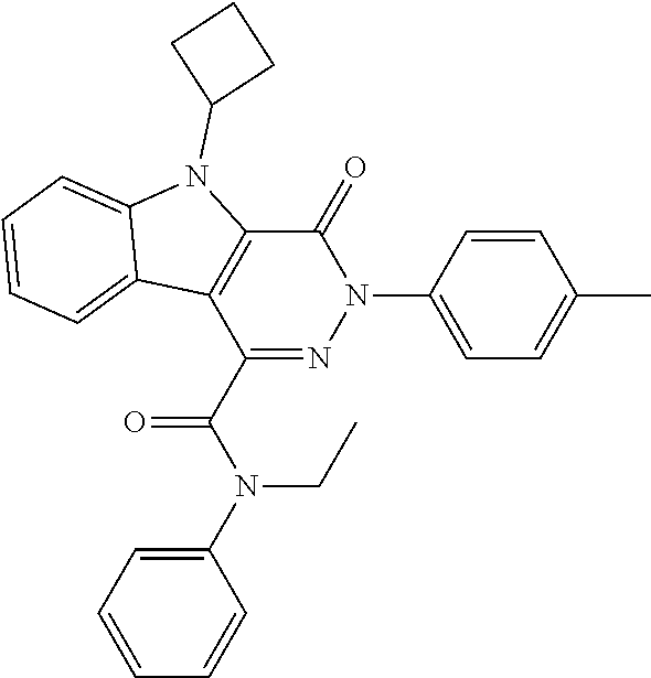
C1(=O)C2=C(C(C(N(CC)C3=CC=CC=C3)=O)=NN1C1=CC=C(C)C=C1)C1=CC=CC=C1N2C1CCC1
